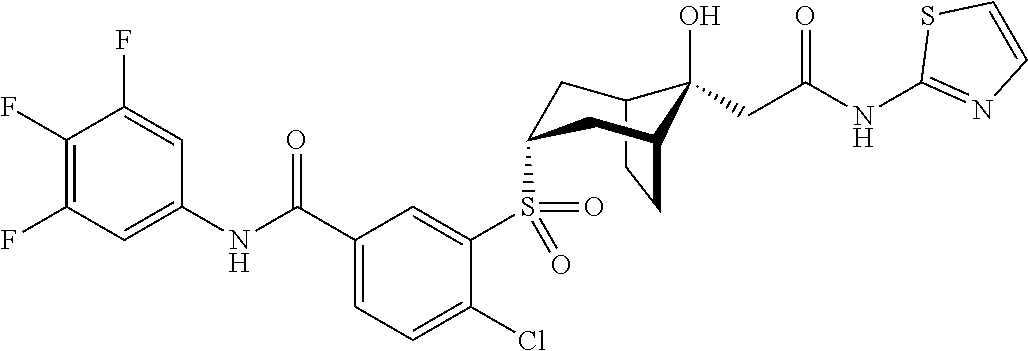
C12CCC(CC(S(C3=CC(C(NC4=CC(F)=C(F)C(F)=C4)=O)=CC=C3Cl)(=O)=O)C1)C2(O)CC(NC1=NC=CS1)=O
